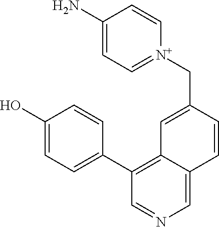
C1(C2=C3C(=CN=C2)C=CC(C[N+]2=CC=C(N)C=C2)=C3)=CC=C(O)C=C1
